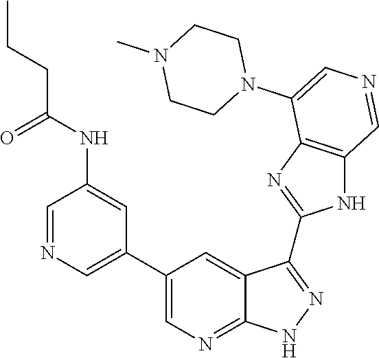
C1=NC=C(C2=CN=C3C(=C2)C(C2=NC4=C(N2)C=NC=C4N2CCN(C)CC2)=NN3)C=C1NC(=O)CCC
